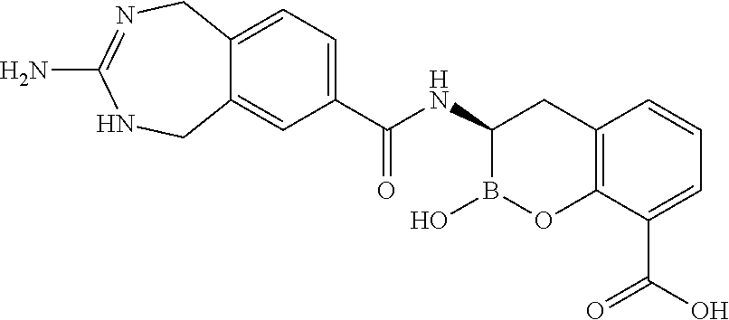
C1(NC(=O)C2=CC=C3C(=C2)CNC(N)=NC3)B(O)OC2=C(C1)C=CC=C2C(O)=O
